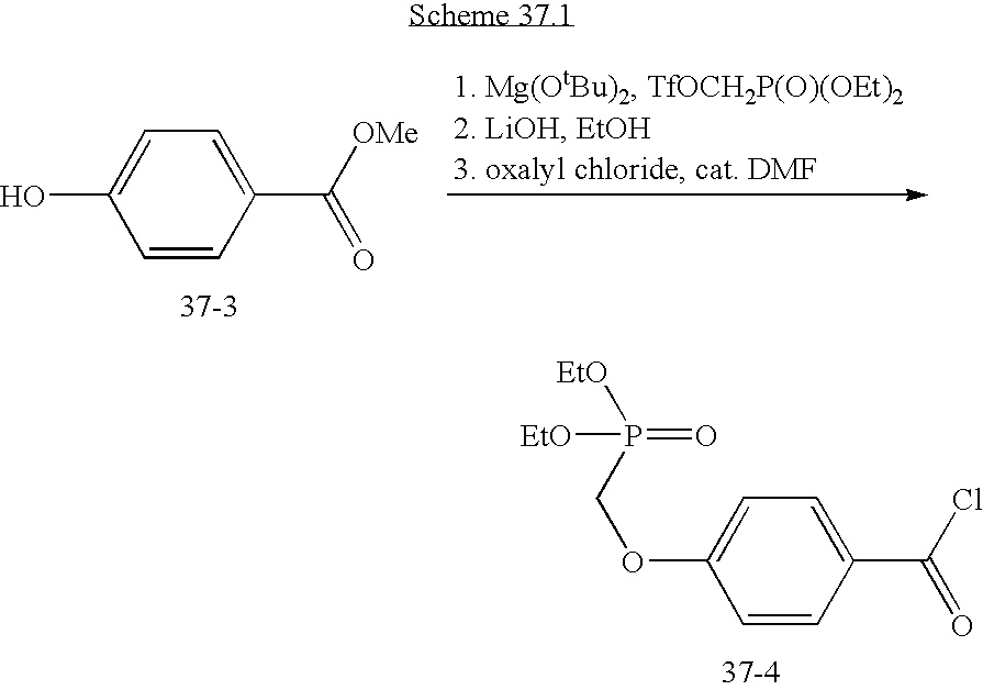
C1=CC(C([OMe])=O)=CC=C1O.C1=CC(C(Cl)=O)=CC=C1OCP([EtO])(=O)[EtO]
